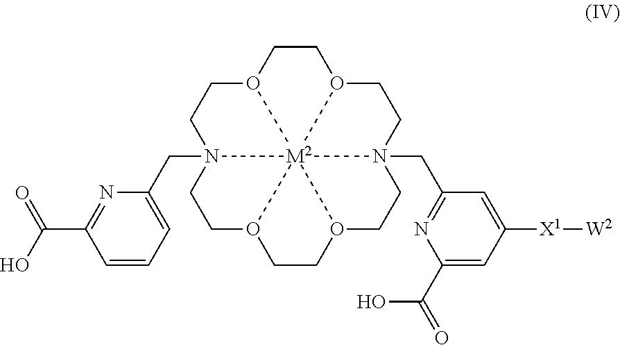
C1CO2CCN3(CC4=CC=CC(C(=O)O)=N4)CCO4CCO5CCN6(CC7=NC(C(O)=O)=CC([X1][W2])=C7)CCO1[M2]23645
